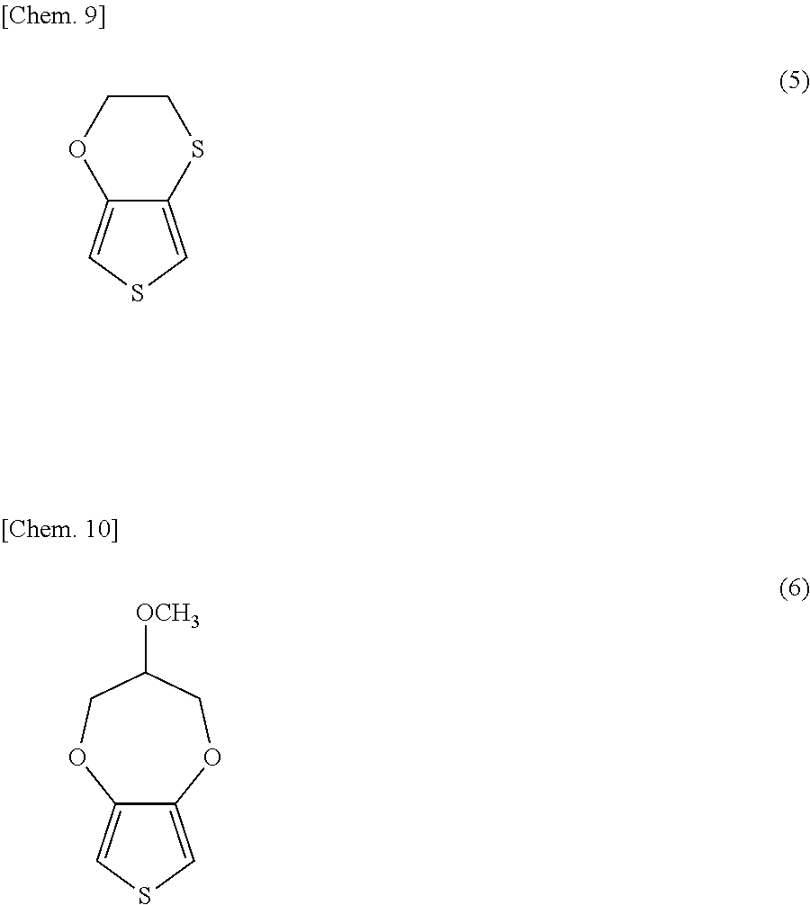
C1=C2C(=CS1)SCCO2.C12=CSC=C1OCC([OCH3])CO2
